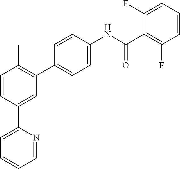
C1=CC(C2=CC=CC=N2)=CC(C2=CC=C(NC(=O)C3=C(F)C=CC=C3F)C=C2)=C1C
